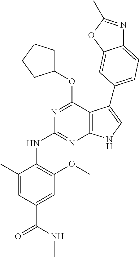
C12=C(NC=C1C1=CC=C3N=C(C)OC3=C1)N=C(NC1=C(OC)C=C(C(=O)NC)C=C1C)N=C2OC1CCCC1
